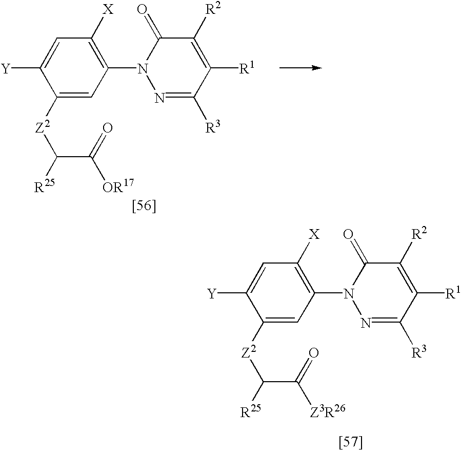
C1([Z2]C(C(=O)[OR17])[R25])=CC(N2N=C([R3])C([R1])=C([R2])C2=O)=C([X])C=C1[Y].C1([Z2]C(C(=O)[Z3R26])[R25])=CC(N2N=C([R3])C([R1])=C([R2])C2=O)=C([X])C=C1[Y]
